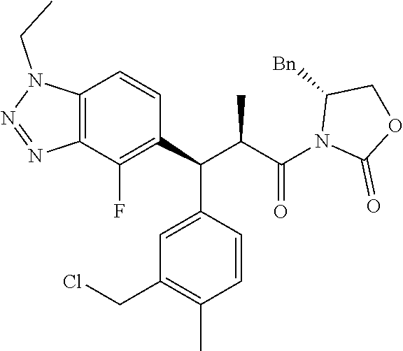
C12=C(C(F)=C(C(C(C(=O)N3C(=O)OCC3[Bn])C)C3=CC(CCl)=C(C)C=C3)C=C1)N=NN2CC
